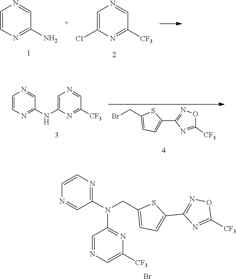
C1=CN=C(N)C=N1.C1=C(Cl)N=C([CF3])C=N1.C1=CN=C(NC2=CN=CC([CF3])=N2)C=N1.BrCC1=CC=C(C2=NOC([CF3])=N2)S1.N1=CC(N(CC2=CC=C(C3=NOC([CF3])=N3)S2)C2=NC([CF3])=CN=C2)=NC=C1.Br
